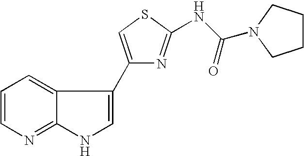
C12=NC=CC=C1C(C1=CSC(NC(=O)N3CCCC3)=N1)=CN2
